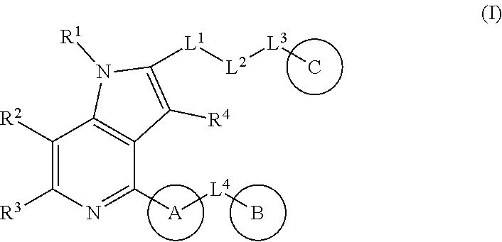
C1([R2])=C([R3])N=C([A][L4]B)C2=C1N([R1])C([L1][L2][L3]C)=C2[R4]
